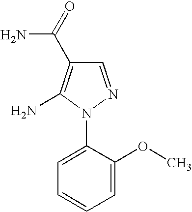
C1=NN(C2=CC=CC=C2OC)C(N)=C1C(=O)N
